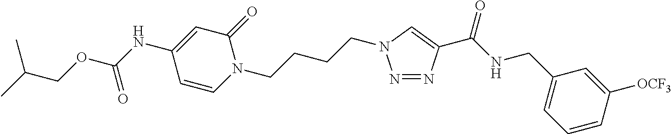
N1=NC(C(NCC2=CC=CC([OCF3])=C2)=O)=CN1CCCCN1C(=O)C=C(NC(OCC(C)C)=O)C=C1
